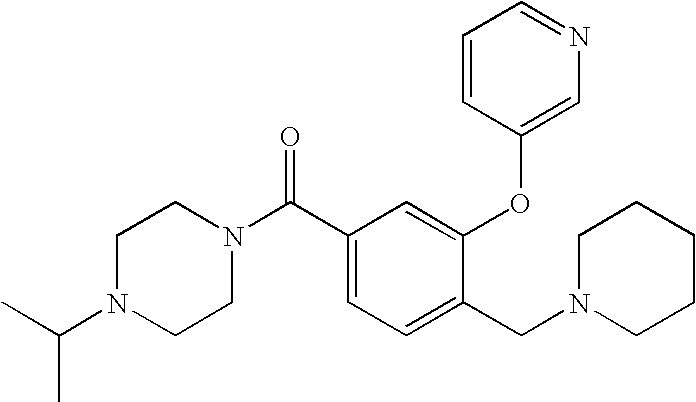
C1(C(N2CCN(C(C)C)CC2)=O)=CC=C(CN2CCCCC2)C(OC2=CN=CC=C2)=C1
